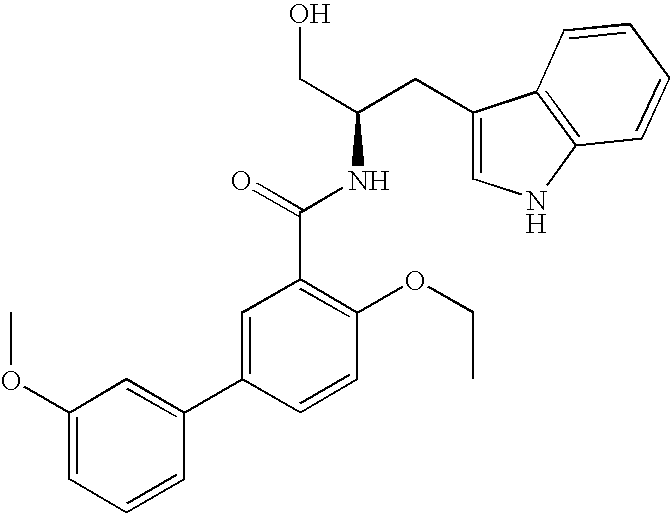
C1(CC(CO)NC(C2=C(OCC)C=CC(C3=CC(OC)=CC=C3)=C2)=O)=CNC2=C1C=CC=C2
